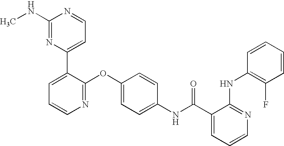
C1(NC)=NC(C2=CC=CN=C2OC2=CC=C(NC(C3=CC=CN=C3NC3=C(F)C=CC=C3)=O)C=C2)=CC=N1
